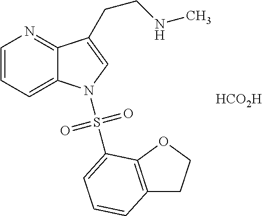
[HCO2H].C1=CC=C2C(=N1)C(CCNC)=CN2S(=O)(=O)C1=CC=CC2=C1OCC2
